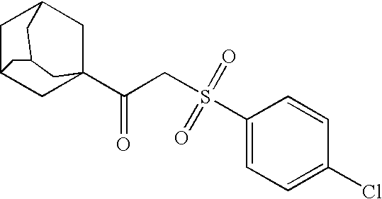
C1C2CC3(C(CS(C4=CC=C(Cl)C=C4)(=O)=O)=O)CC1CC(C2)C3
